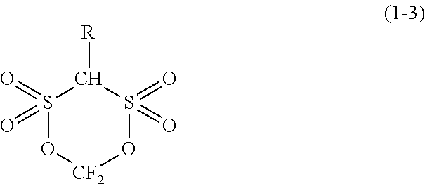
S1(=O)(=O)O[CF2]OS(=O)(=O)C1[R]
